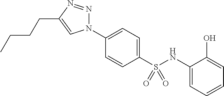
C1(S(NC2=CC=CC=C2O)(=O)=O)=CC=C(N2N=NC(CCCC)=C2)C=C1
